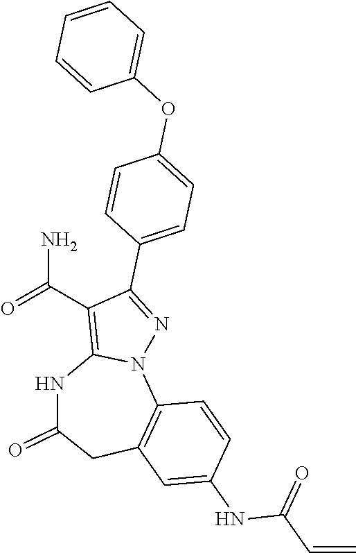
O=C(C1=C2N(N=C1C1=CC=C(OC3=CC=CC=C3)C=C1)C1=C(CC(=O)N2)C=C(NC(C=C)=O)C=C1)N
